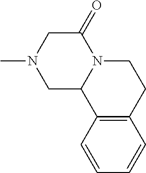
N12C(=O)CN(C)CC1C1=C(CC2)C=CC=C1
